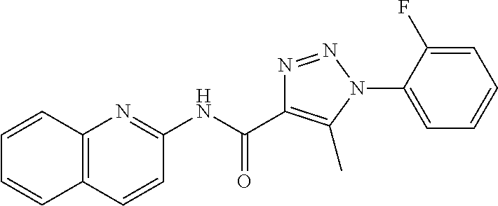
C1(NC(C2=C(C)N(C3=CC=CC=C3F)N=N2)=O)=NC2=C(C=C1)C=CC=C2
